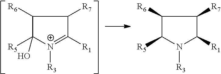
[R5]C1(O)C([R6])C([R7])C([R1])=[N+]1[R3].[R5]C1C([R6])C([R7])C([R1])N1[R3]
